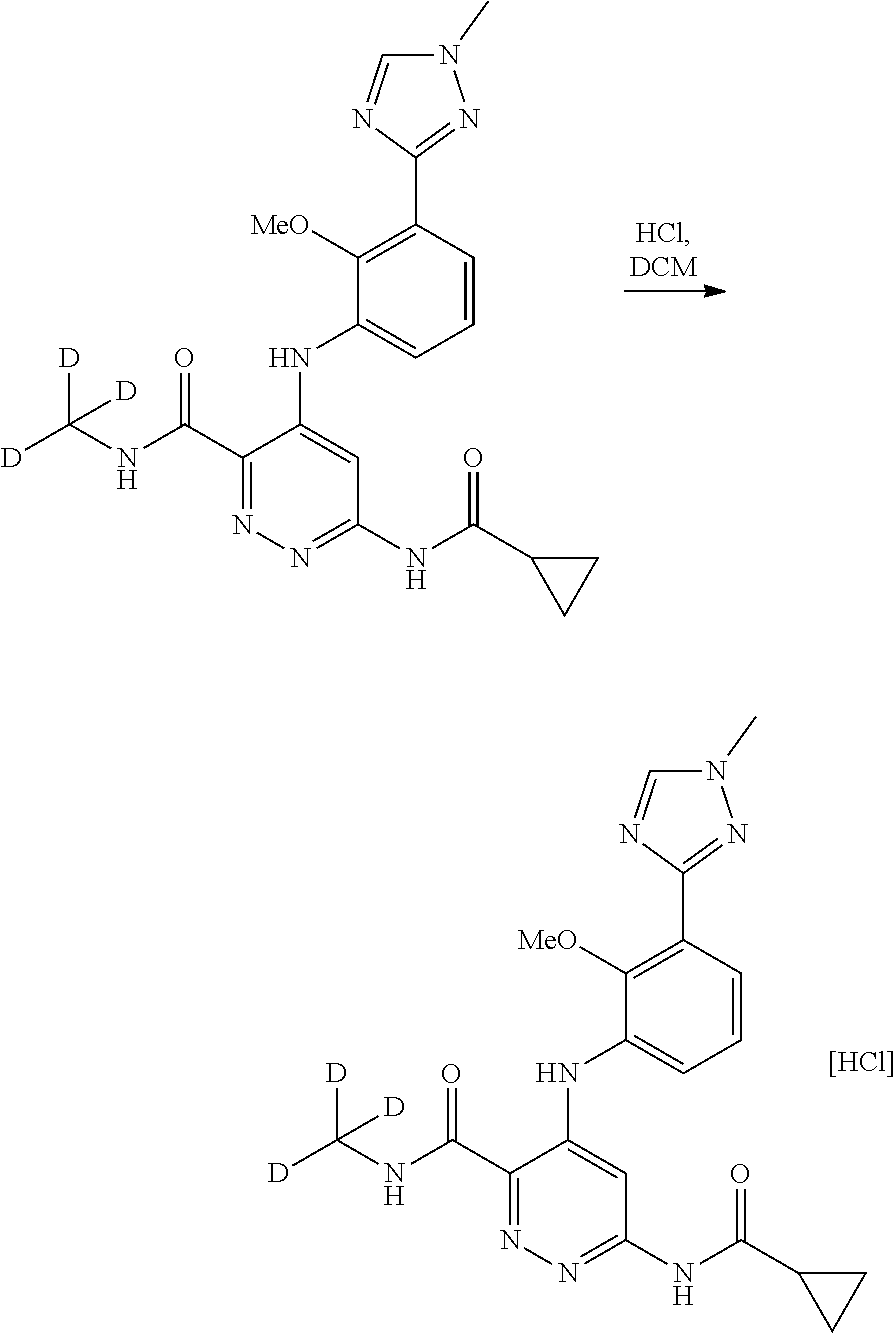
C1(C(=O)NC([D])([D])[D])=NN=C(NC(=O)C2CC2)C=C1NC1=CC=CC(C2=NN(C)C=N2)=C1[MeO].C1(C(=O)NC([D])([D])[D])=NN=C(NC(=O)C2CC2)C=C1NC1=CC=CC(C2=NN(C)C=N2)=C1[MeO].[[HCl]]
